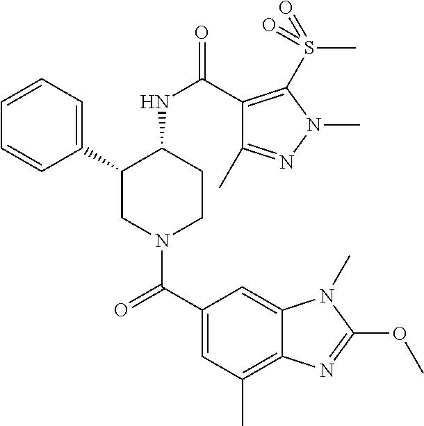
C1=CC=C(C2CN(C(C3=CC(C)=C4C(=C3)N(C)C(OC)=N4)=O)CCC2NC(=O)C2=C(S(=O)(C)=O)N(C)N=C2C)C=C1
